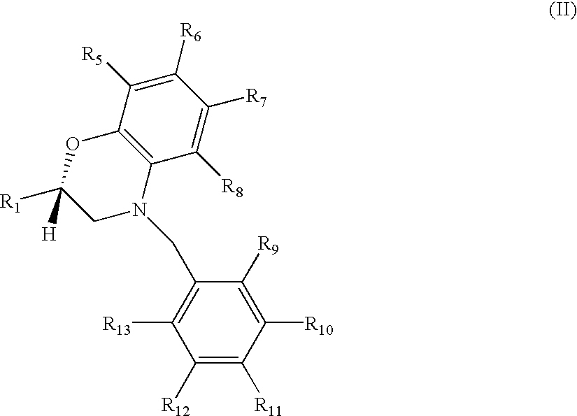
C1([R12])=C([R11])C([R10])=C([R9])C(CN2C3=C(C([R5])=C([R6])C([R7])=C3[R8])OC([R1])([H])C2)=C1[R13]
